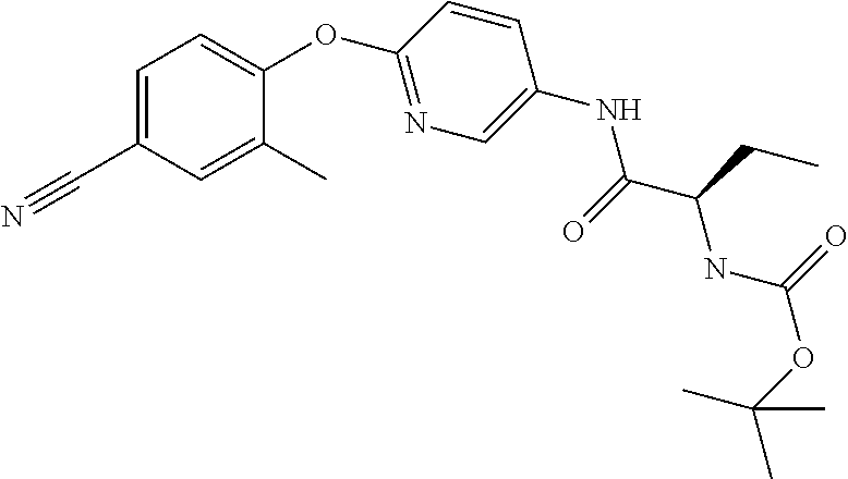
C1(OC2=NC=C(NC(=O)C(NC(=O)OC(C)(C)C)CC)C=C2)=CC=C(C#N)C=C1C
